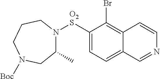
C1([O2S]N2C(C)CN([Boc])CCC2)=CC=C2C(=C1Br)C=CN=C2
